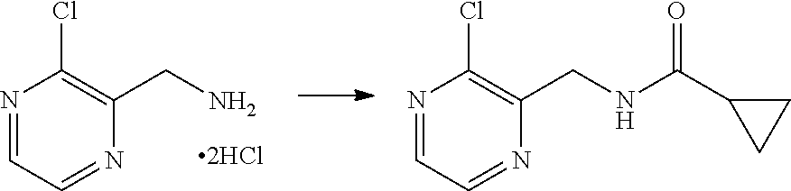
N1=CC=NC(CN)=C1Cl.N1=CC=NC(CNC(C2CC2)=O)=C1Cl
